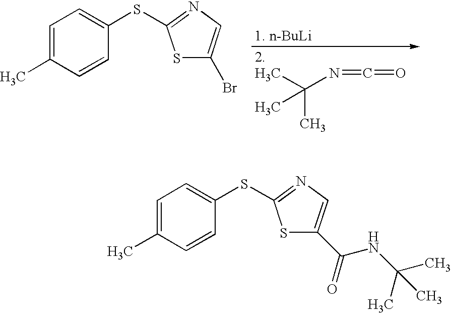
C1=C(C)C=CC(SC2=NC=C(Br)S2)=C1.CC(N=C=O)(C)C.C1=C(C)C=CC(SC2=NC=C(C(NC(C)(C)C)=O)S2)=C1
